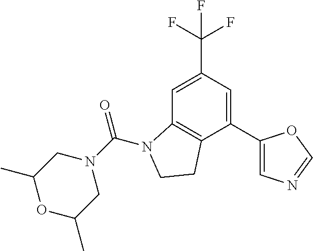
C1=C(C(F)(F)F)C=C(C2=CN=CO2)C2=C1N(C(N1CC(C)OC(C)C1)=O)CC2
